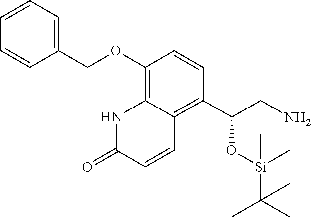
C1(OCC2=CC=CC=C2)=C2C(=C(C(CN)O[Si](C(C)(C)C)(C)C)C=C1)C=CC(=O)N2
